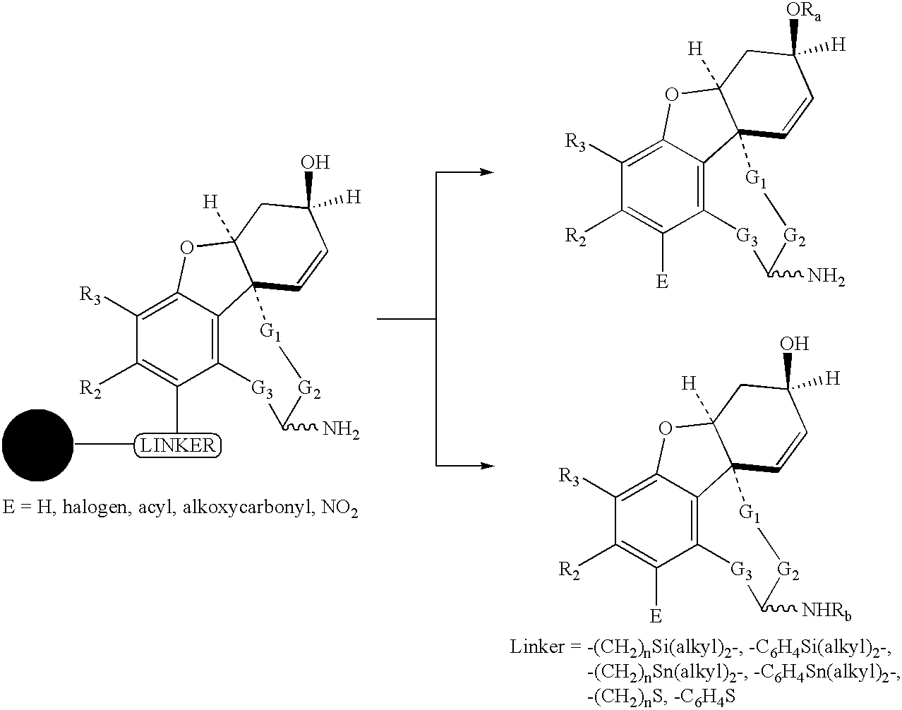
C1([R2])=C(C)C2=C3C(=C1[R3])OC1([H])C3(C=CC(O)([H])C1)[G1][G2]C(N)[G3]2.C1([R2])=C([E])C2=C3C(=C1[R3])OC1([H])C3(C=CC([ORa])([H])C1)[G1][G2]C(N)[G3]2.C1([R2])=C([E])C2=C3C(=C1[R3])OC1([H])C3(C=CC(O)([H])C1)[G1][G2]C([NHRb])[G3]2
